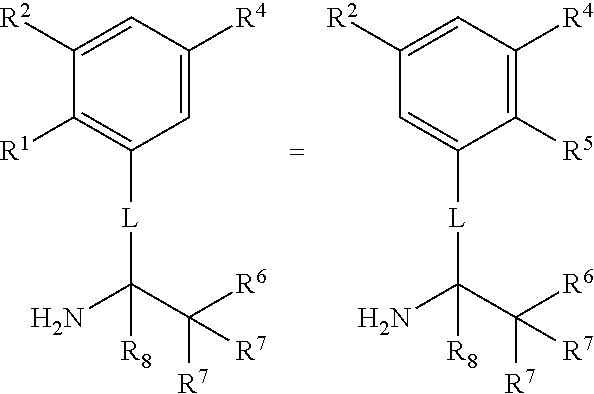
C1([R2])=CC([R4])=CC([L]C(N)(C([R6])([R7])[R7])[R8])=C1[R1].C1([R2])=CC([R4])=C([R5])C([L]C(N)(C([R6])([R7])[R7])[R8])=C1
